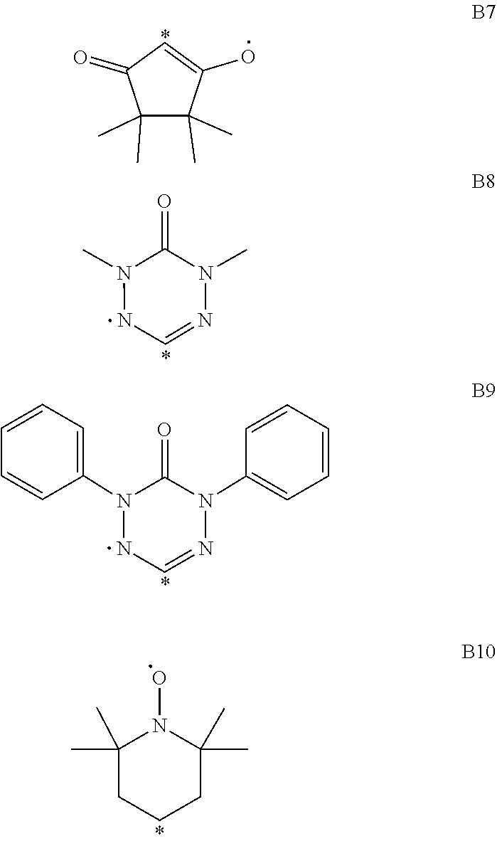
C1(=O)C=C(O)C(C)(C)C1(C)C.N1(C)N=CNN(C)C1=O.N1=CNN(C2=CC=CC=C2)C(=O)N1C1=CC=CC=C1.ON1C(C)(C)CCCC1(C)C
